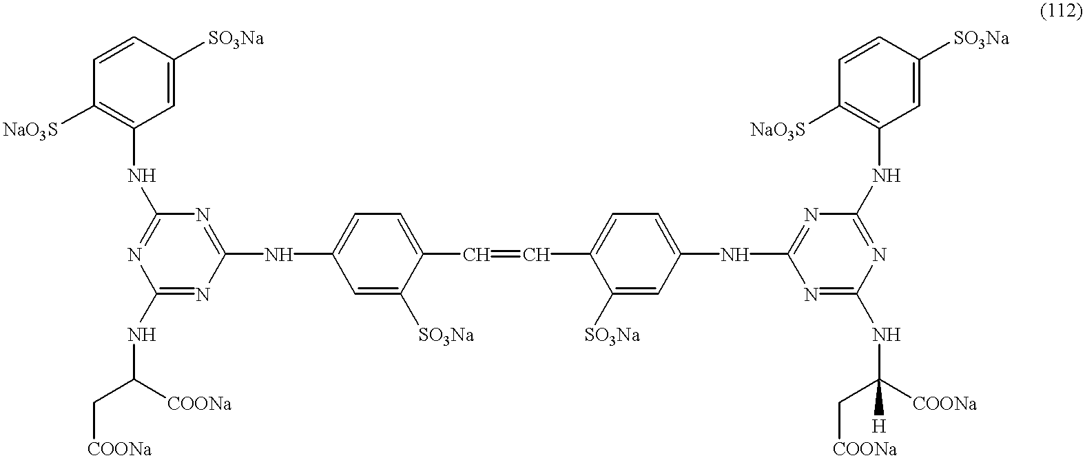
C1=C([SO3Na])C=CC([NaO3S])=C1NC1=NC(NC(C[COONa])[COONa])=NC(NC2=CC=C(C=CC3=CC=C(NC4=NC(NC5=C([NaO3S])C=CC([SO3Na])=C5)=NC(NC([COONa])(C[COONa])[H])=N4)C=C3[SO3Na])C([SO3Na])=C2)=N1
